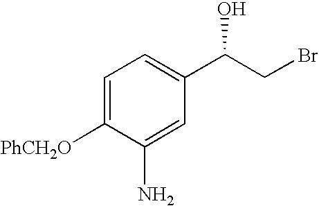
C1=C([PhCH2O])C(N)=CC(C(CBr)O)=C1
